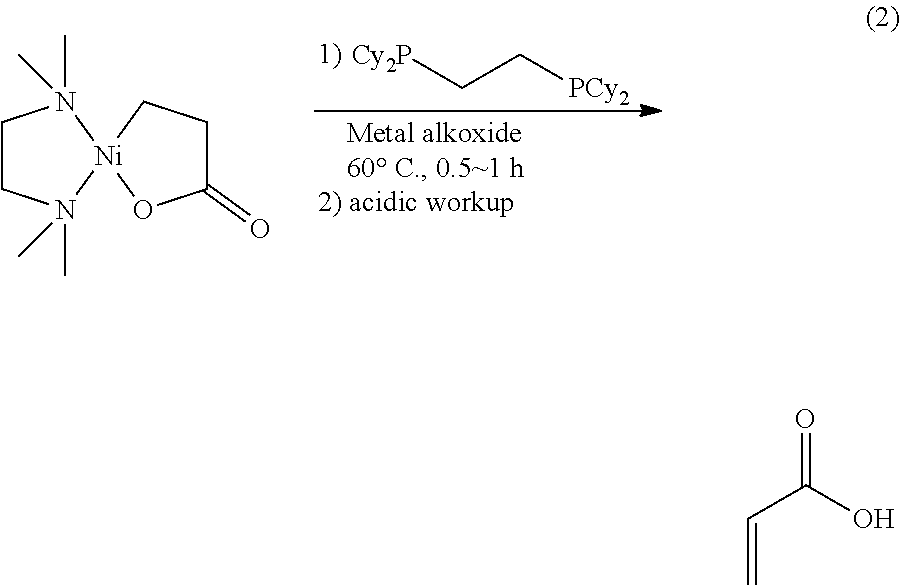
[Cy2P]CC[PCy2].C1(=O)CC[Ni]2(O1)N(C)(C)CCN2(C)C.O=C(O)C=C
